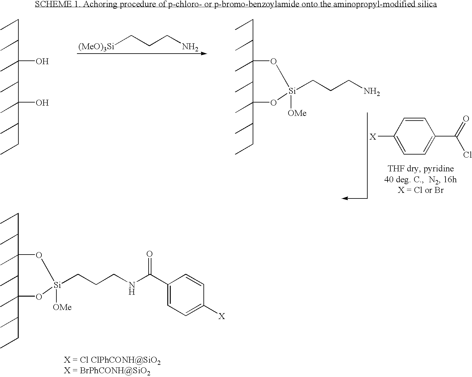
C(C(C)C1(C)C(C)C(C)(C(C)CC)O[Si]([OMe])(CCCNC(C2=CC=C([X])C=C2)=O)O1)C.[(MeO)3Si]CCCN.[X]C1=CC=C(C(=O)Cl)C=C1.C(C(C)C(C)(C(C)C(C)(O)C(C)CC)O)C.C(C(C)C1(C)C(C)C(C)(C(C)CC)O[Si]([OMe])(CCCN)O1)C
